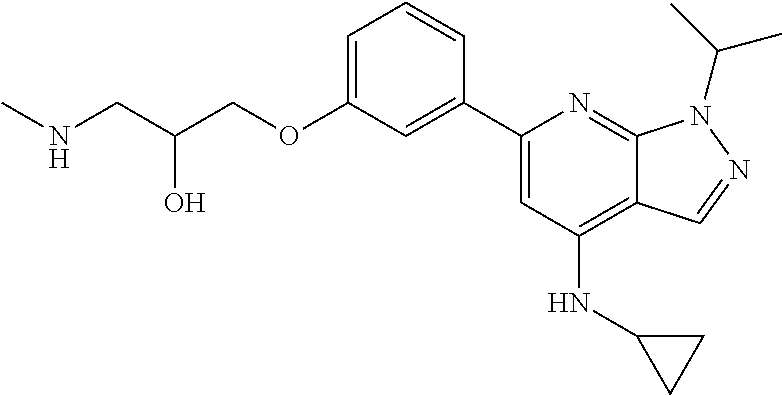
CNCC(COC1=CC=CC(C2=CC(NC3CC3)=C3C(=N2)N(C(C)C)N=C3)=C1)O
